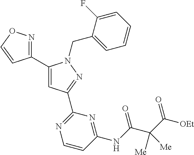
C1(C2=CC(C3=NC=CC(NC(C(C([OEt])=O)([Me])[Me])=O)=N3)=NN2CC2=CC=CC=C2F)=NOC=C1
